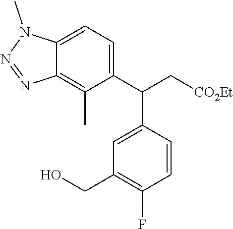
C12=C(C)C(C(C[CO2Et])C3=CC(CO)=C(F)C=C3)=CC=C1N(C)N=N2
